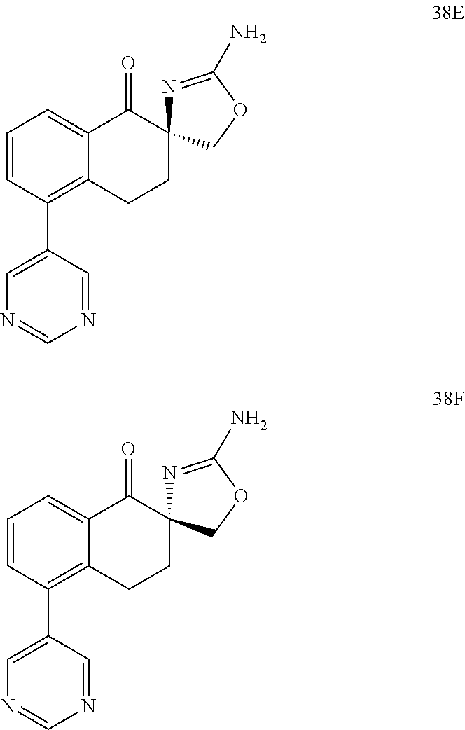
C1=CC(C2=CN=CN=C2)=C2C(=C1)C(=O)C1(CC2)N=C(N)OC1.C1=CC(C2=CN=CN=C2)=C2C(=C1)C(=O)C1(CC2)N=C(N)OC1
